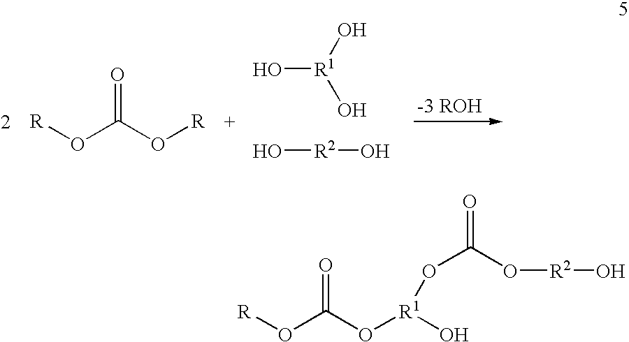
O(C(O[R])=O)[R].O[R1](O)O.O[R2]O.O(C(O[R1](O)OC(=O)O[R2]O)=O)[R]
